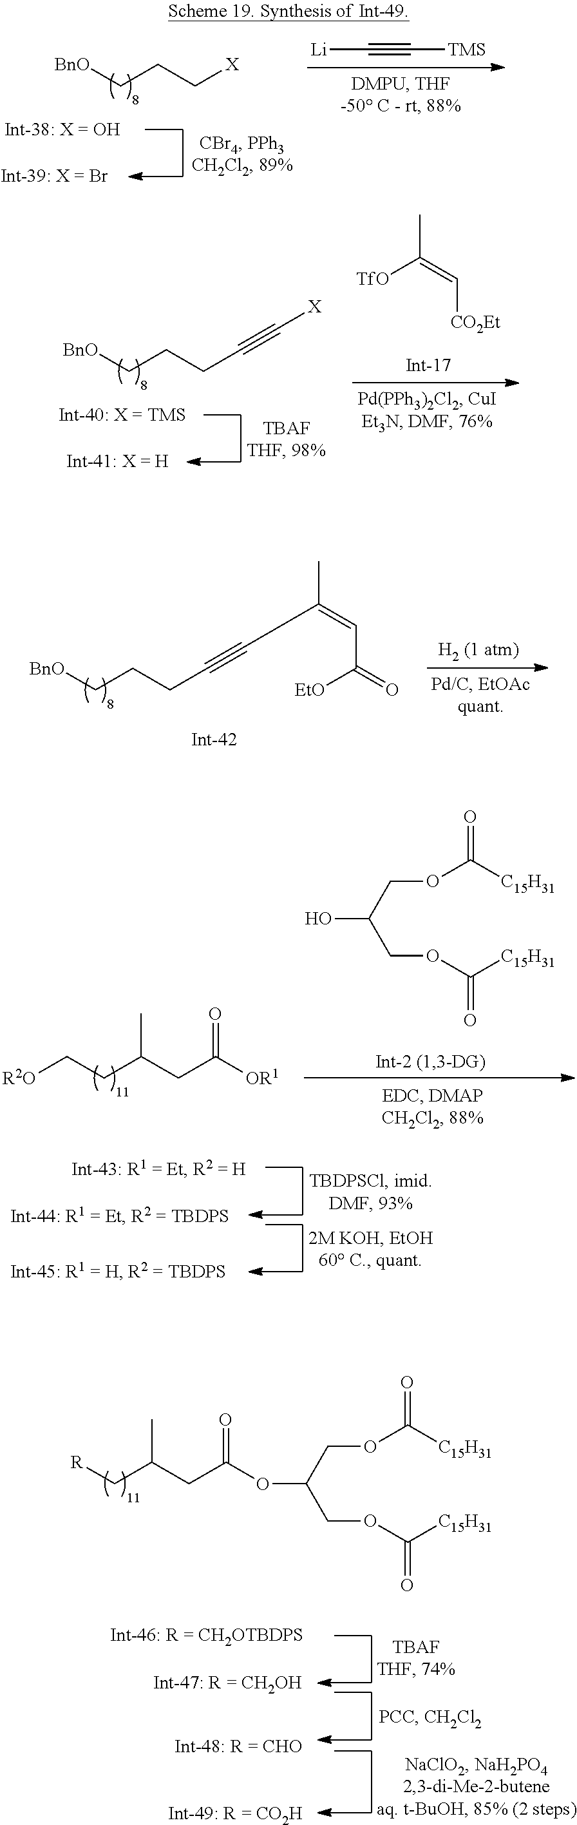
[BnO]CCC[X].[Li]C#C[TMS].[BnO]CCCC#C[X].CC(=C[CO2Et])[TfO].[BnO]CCCC#CCC(C)=CC(=O)[EtO].[R2O]CCC(CC([OR1])=O)C.OC(COC([C15H31])=O)COC([C15H31])=O.[R]CC(CC(=O)OC(COC([C15H31])=O)COC([C15H31])=O)C
